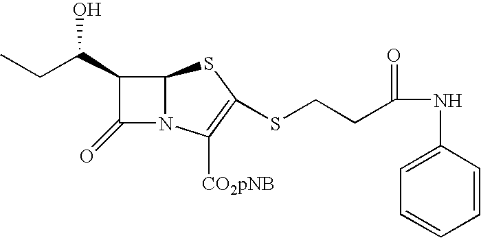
C1(C(CC)O)C(=O)N2C1SC(SCCC(NC1=CC=CC=C1)=O)=C2[CO2pNB]
